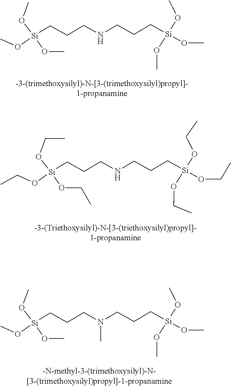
N(CCC[Si](OC)(OC)OC)CCC[Si](OC)(OC)OC.N(CCC[Si](OCC)(OCC)OCC)CCC[Si](OCC)(OCC)OCC.N(CCC[Si](OC)(OC)OC)(CCC[Si](OC)(OC)OC)C
